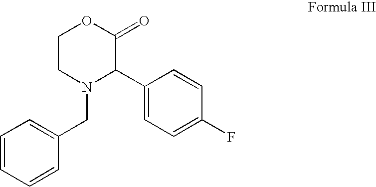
C1=CC=CC(CN2CCOC(=O)C2C2=CC=C(F)C=C2)=C1
